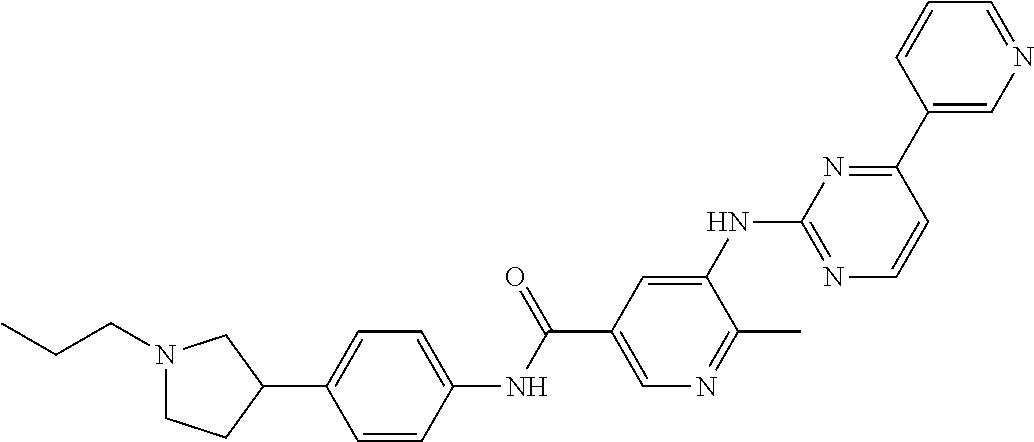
N1(CCC)CCC(C2=CC=C(NC(C3=CN=C(C)C(NC4=NC=CC(C5=CN=CC=C5)=N4)=C3)=O)C=C2)C1
